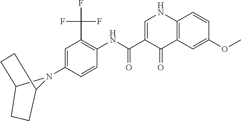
C12CCC(N1C1=CC(C(F)(F)F)=C(NC(C3=CNC4=C(C3=O)C=C(OC)C=C4)=O)C=C1)CC2
